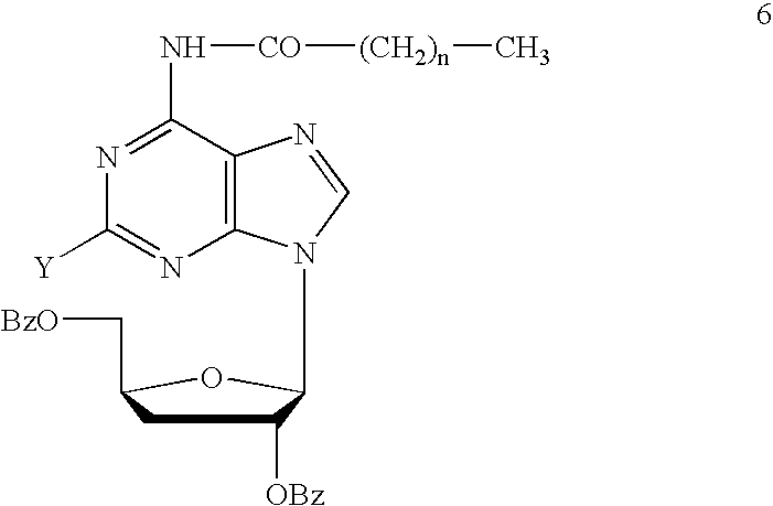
N1=C(N[CO][(CH2)n]C)C2=C(N=C1[Y])N(C1C([OBz])CC(C[BzO])O1)C=N2
